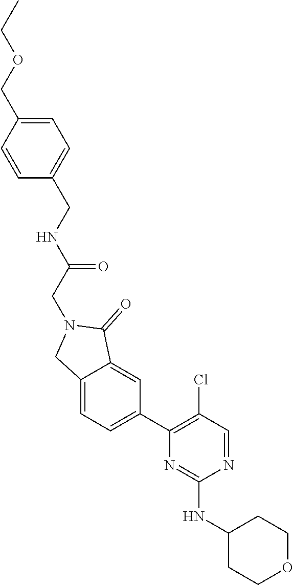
N1=CC(Cl)=C(C2=CC=C3C(=C2)C(=O)N(CC(NCC2=CC=C(COCC)C=C2)=O)C3)N=C1NC1CCOCC1
